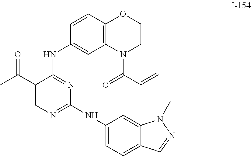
C1(C(C)=O)=CN=C(NC2=CC=C3C(=C2)N(C)N=C3)N=C1NC1=CC2=C(C=C1)OCCN2C(=O)C=C
